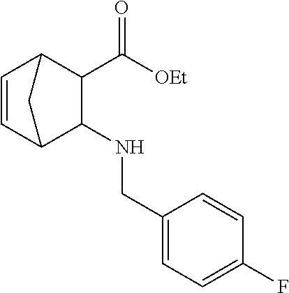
[OEt]C(C1C2C=CC(C1NCC1=CC=C(F)C=C1)C2)=O
